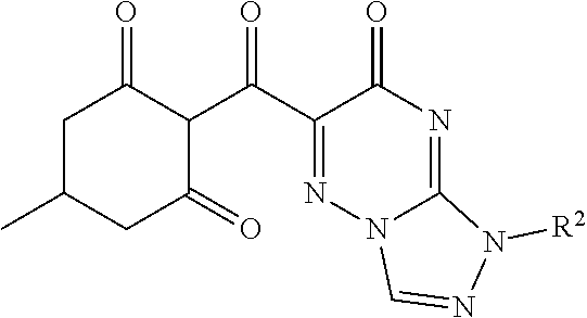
C1C(C)CC(=O)C(C(=O)C2=NN3C(=NC2=O)N([R2])N=C3)C1=O
